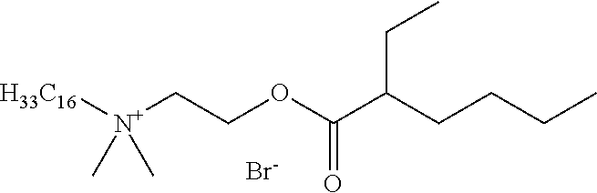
[H33C16][N+](CCOC(C(CCCC)CC)=O)(C)C.[Br-]
